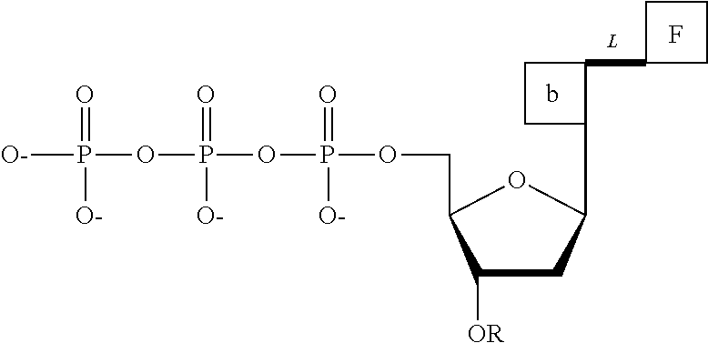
[O-]P(OP(OP(OCC1C([OR])CC(C2C(C3CCC3)CC2)O1)(=O)[O-])(=O)[O-])(=O)[O-].F
